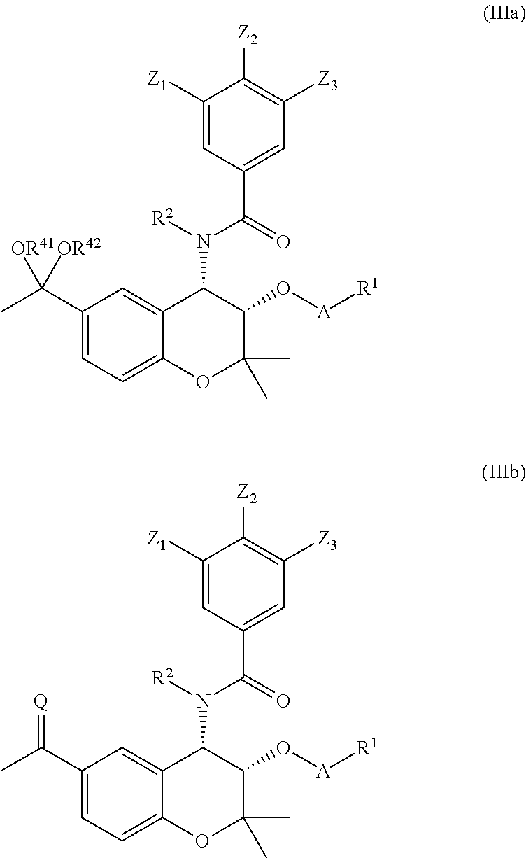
C1([Z1])=CC(C(N([R2])C2C3=CC(C(C)([OR41])[OR42])=CC=C3OC(C)(C)C2O[A][R1])=O)=CC([Z3])=C1[Z2].C1([Z1])=CC(C(N([R2])C2C3=CC(C(C)=[Q])=CC=C3OC(C)(C)C2O[A][R1])=O)=CC([Z3])=C1[Z2]
